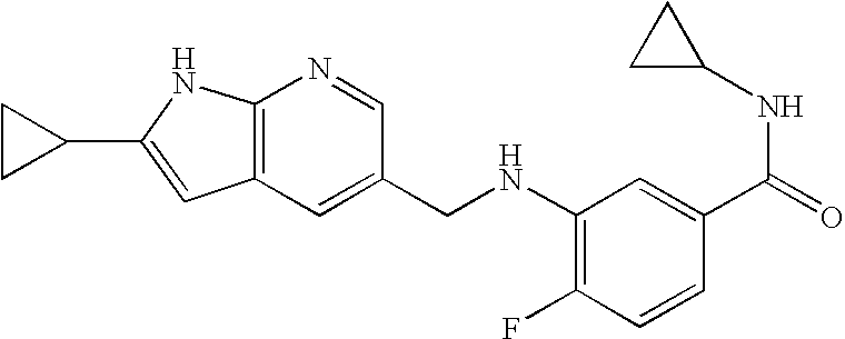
C1(C2=CC3=C(N2)N=CC(CNC2=C(F)C=CC(C(NC4CC4)=O)=C2)=C3)CC1
